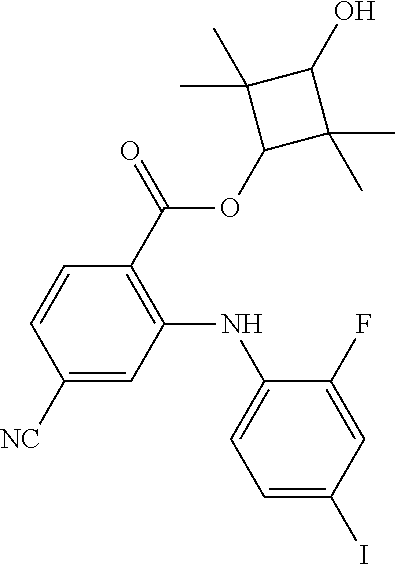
C1=C(I)C=C(F)C(NC2=C(C(OC3C(C)(C)C(O)C3(C)C)=O)C=CC([NC])=C2)=C1
